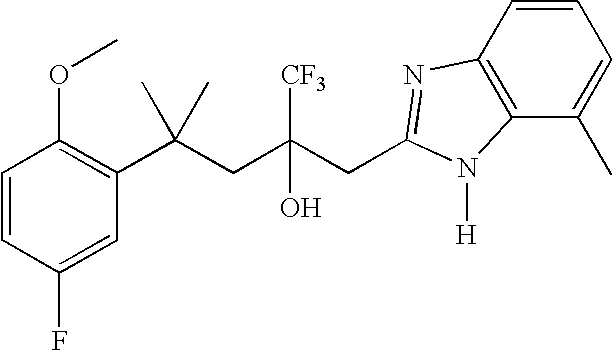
C1=CC(F)=CC(C(CC(CC2=NC3=C(C(C)=CC=C3)N2[H])([CF3])O)(C)C)=C1OC
